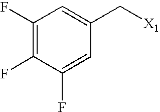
C1(F)=C(F)C(F)=CC(C[X1])=C1
